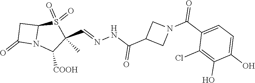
C12CC(=O)N1C([COOH])C(C=NNC(C1CN(C(C3=CC=C(O)C(O)=C3Cl)=O)C1)=O)(C)S2(=O)=O
